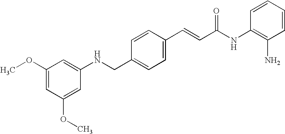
C1(NCC2=CC=C(C=CC(NC3=C(N)C=CC=C3)=O)C=C2)=CC(OC)=CC(OC)=C1
